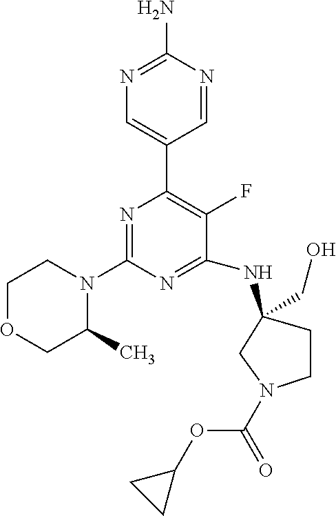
N1=C(N)N=CC(C2=C(F)C(NC3(CO)CCN(C(=O)OC4CC4)C3)=NC(N3CCOCC3C)=N2)=C1
